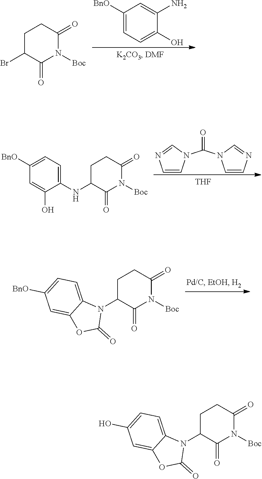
C1([BnO])=CC=C(O)C(N)=C1.C1C(Br)C(=O)N([Boc])C(=O)C1.N1(C2C(=O)N([Boc])C(=O)CC2)C2=CC=C([BnO])C=C2OC1=O.C1=CN(C(N2C=CN=C2)=O)C=N1.C1([BnO])=CC=C(NC2C(=O)N([Boc])C(=O)CC2)C(O)=C1.[THF].N1(C2C(=O)N([Boc])C(=O)CC2)C2=CC=C(O)C=C2OC1=O
